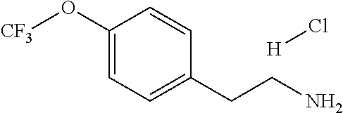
C1=C(O[CF3])C=CC(CCN)=C1.[H]Cl
